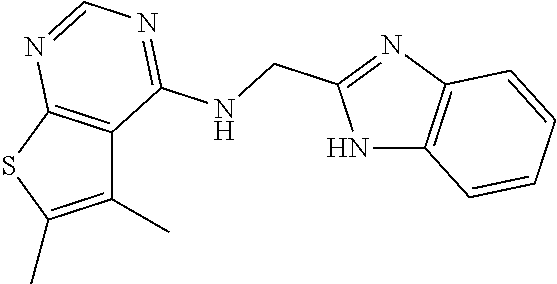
C1(C)=C(C)SC2=C1C(NCC1=NC3=C(N1)C=CC=C3)=NC=N2
